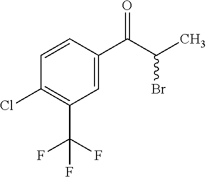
C1=CC(C(C(C)Br)=O)=CC(C(F)(F)F)=C1Cl
